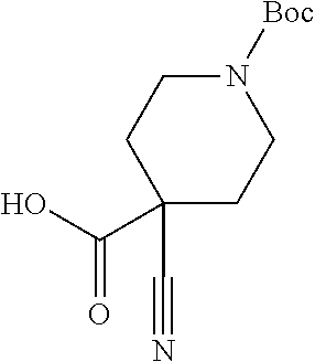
C1(C#N)(C(O)=O)CCN([Boc])CC1
